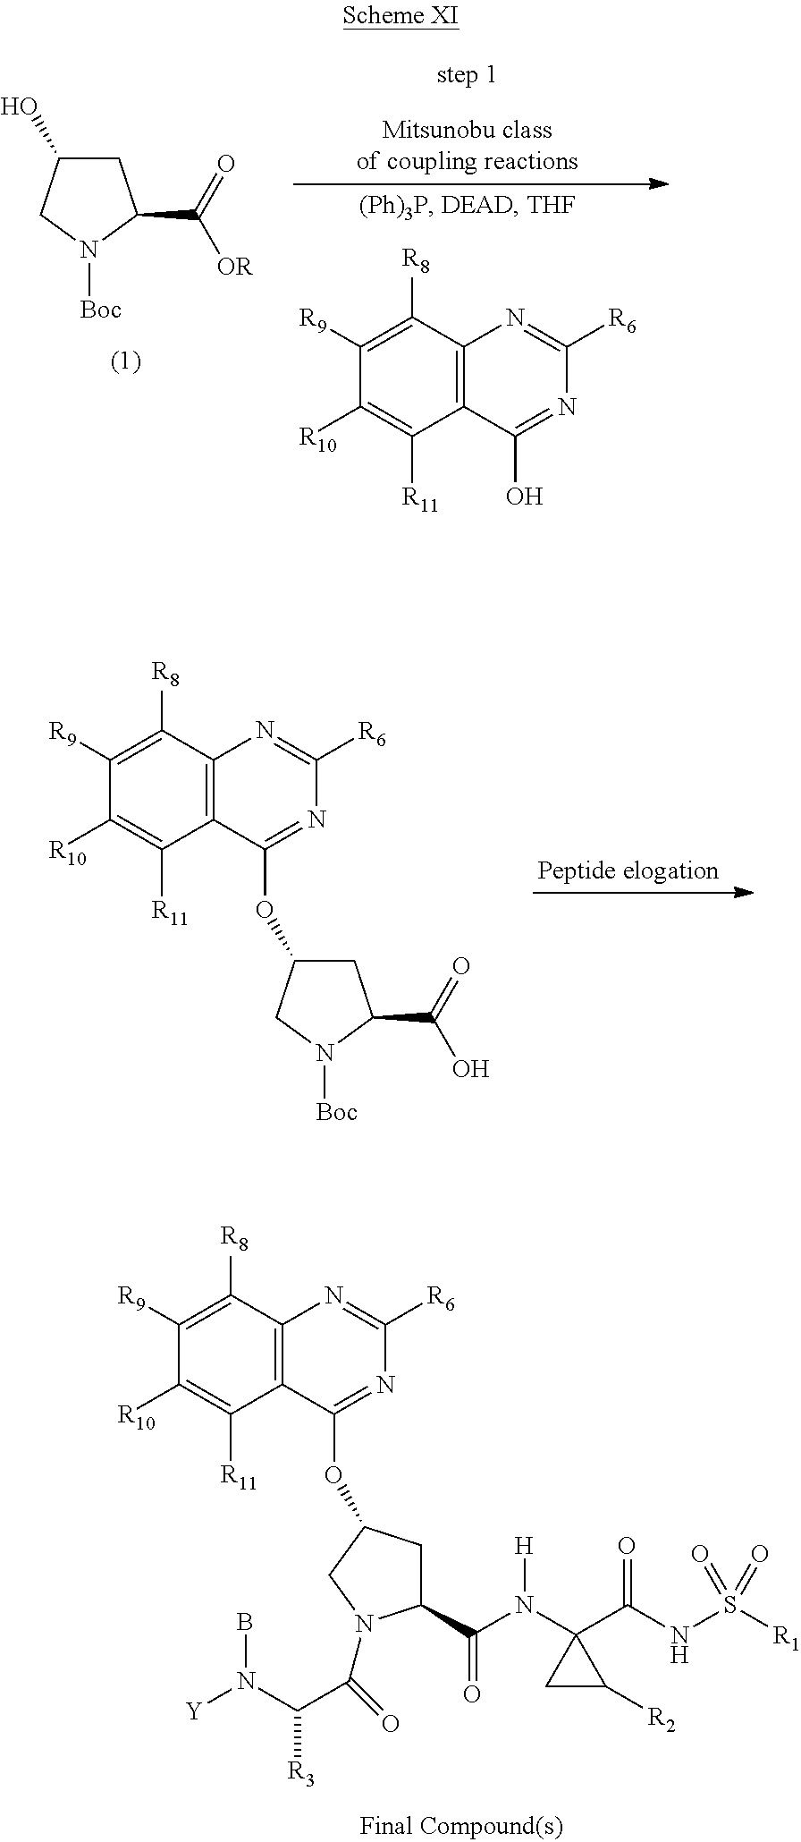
C12=C(N=C([R6])N=C1OC1CC(C(=O)O)N([Boc])C1)C([R8])=C([R9])C([R10])=C2[R11].O(C1CC(C(N(C2(C(NS([R1])(=O)=O)=O)CC2[R2])[H])=O)N(C(=O)C(N([Y])B)[R3])C1)C1=NC([R6])=NC2=C1C([R11])=C([R10])C([R9])=C2[R8].C1C(O)CN([Boc])C1C(=O)[OR].C1([R9])=C([R8])C2=C(C([R11])=C1[R10])C(O)=NC([R6])=N2
